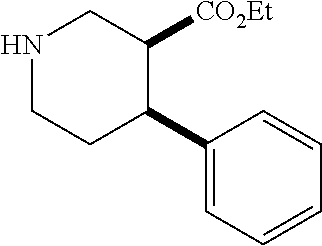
C1(C2C([CO2Et])CNCC2)=CC=CC=C1
